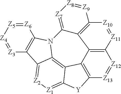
[Z6]1=[Z5][Z4]=[Z3]C2=C1N1C3=C4C(=[Z1][Z2]=C23)[Y]C2=C4C3=C([Z12]=[Z13]2)[Z11]=[Z10]C2=C3C1=[Z7][Z8]=[Z9]2
